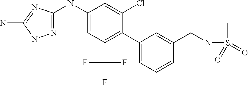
N1=C(NC2=CC(C(F)(F)F)=C(C3=CC=CC(CNS(C)(=O)=O)=C3)C(Cl)=C2)N=C(N)N1
